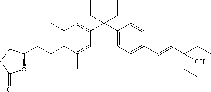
C1(CCC2OC(=O)CC2)=C(C)C=C(C(C2=CC(C)=C(C=CC(CC)(CC)O)C=C2)(CC)CC)C=C1C
